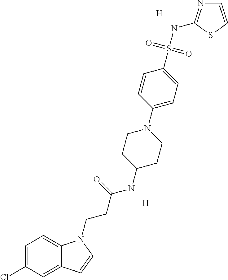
[H].[H].C1=C(Cl)C=C2C(=C1)N(CCC(NC1CCN(C3=CC=C(S(NC4=NC=CS4)(=O)=O)C=C3)CC1)=O)C=C2
